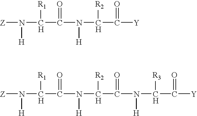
[Z]N(C(C(N([H])C(C([Y])=O)[R2])=O)[R1])[H].[Z]N(C(C(N([H])C(C(=O)N([H])C(C([Y])=O)[R3])[R2])=O)[R1])[H]
